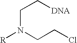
[R]N(CCCl)CC[DNA]
